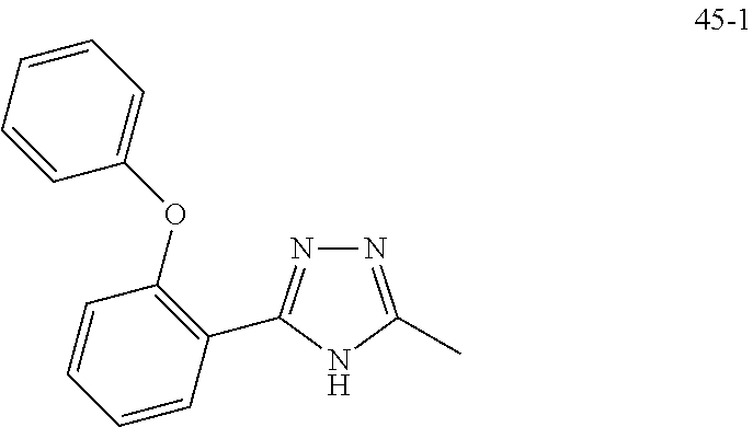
N1=C(C)NC(C2=C(OC3=CC=CC=C3)C=CC=C2)=N1
